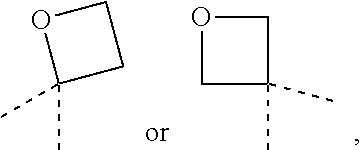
C1(C)(C)CCO1.C1C(C)(C)CO1
